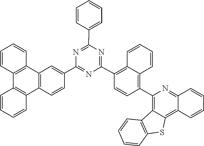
C12=C3C(=C(C4=C5C(=C(C6=NC(C7=CC=CC=C7)=NC(C7=CC8=C(C=C7)C7=C(C9=C8C=CC=C9)C=CC=C7)=N6)C=C4)C=CC=C5)N=C1C=CC=C2)C1=C(S3)C=CC=C1
